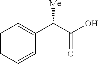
C1=CC=CC(C(C(O)=O)[Me])=C1
